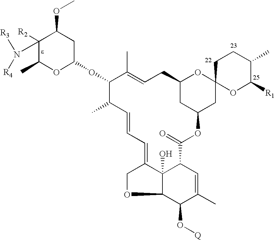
C1([R2])(N([R3])[R4])C(C)OC(OC2C(C)C=CC=C3COC4C(O[Q])C(C)=CC(C(=O)OC5CC6(OC(C5)CC=C2C)OC([R1])C(C)CC6)C43O)CC1OC
